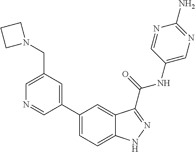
C1(CN2CCC2)=CN=CC(C2=CC=C3C(=C2)C(C(NC2=CN=C(N)N=C2)=O)=NN3)=C1
